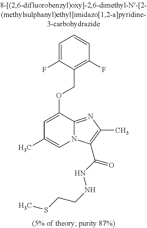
C1=C(F)C(COC2=CC(C)=CN3C2=NC(C)=C3C(NNCCSC)=O)=C(F)C=C1
